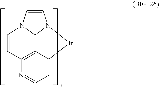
C1=CN2C3N1C=CC1=C3C(=CC=N1)[Ir]2
